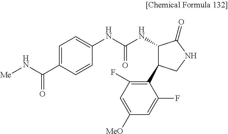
C1=C(C(N[Me])=O)C=CC(NC(=O)NC2C(C3=C(F)C=C([MeO])C=C3F)CNC2=O)=C1
